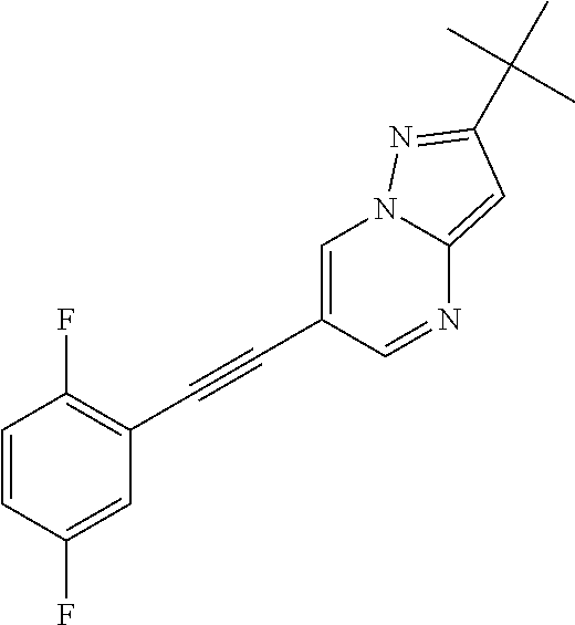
C1=CC(F)=CC(C#CC2=CN3C(=CC(C(C)(C)C)=N3)N=C2)=C1F
